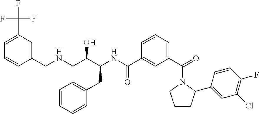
C1(CNCC(C(CC2=CC=CC=C2)NC(=O)C2=CC(C(N3CCCC3C3=CC(Cl)=C(F)C=C3)=O)=CC=C2)O)=CC(C(F)(F)F)=CC=C1
